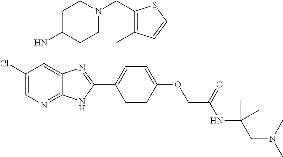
C1(Cl)=CN=C2C(=C1NC1CCN(CC3=C(C)C=CS3)CC1)N=C(C1=CC=C(OCC(NC(CN(C)C)(C)C)=O)C=C1)N2
